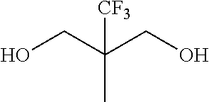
OCC(CO)(C)[CF3]
